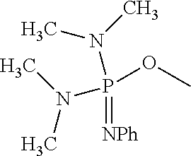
CN(P(=[NPh])(OC)N(C)C)C
